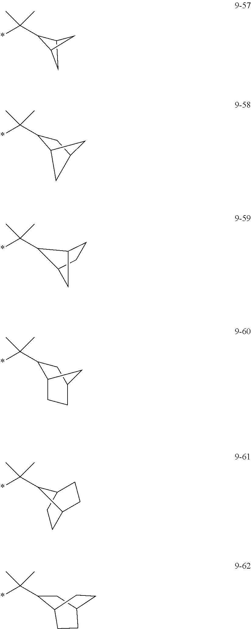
*C(C1C2CC1C2)(C)C.C12CC(CC1C(*)(C)C)C2.C12CCC(C1)C2C(*)(C)C.*C(C1C2CCC(C1)C2)(C)C.C1C2CCC(C1)C2C(*)(C)C.C1C2CC(C(*)(C)C)C(C1)CC2
